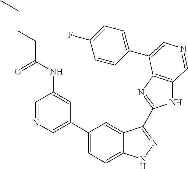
C1(C2=CN=CC(NC(=O)CCCC)=C2)=CC=C2C(=C1)C(C1=NC3=C(N1)C=NC=C3C1=CC=C(F)C=C1)=NN2
